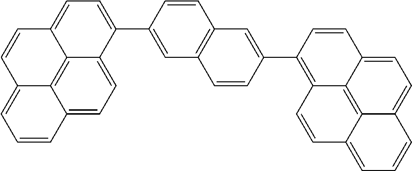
C1(C2=CC=C3C4=C5C(=CC=C24)C=CC=C5C=C3)=CC2=C(C=C1)C=C(C1=C3C4=C5C(=CC=CC5=CC=C4C=C1)C=C3)C=C2
